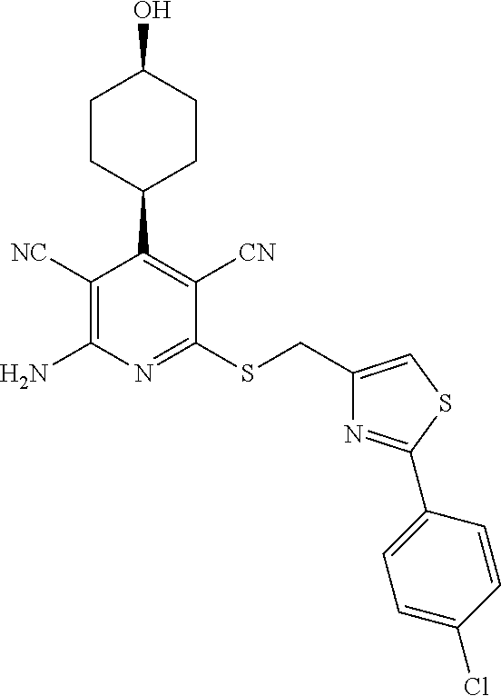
C1([NC])=C(N)N=C(SCC2=CSC(C3=CC=C(Cl)C=C3)=N2)C([CN])=C1C1CCC(O)CC1
